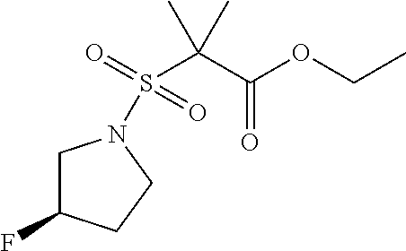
C1C(F)CCN1S(=O)(C(C(OCC)=O)(C)C)=O
